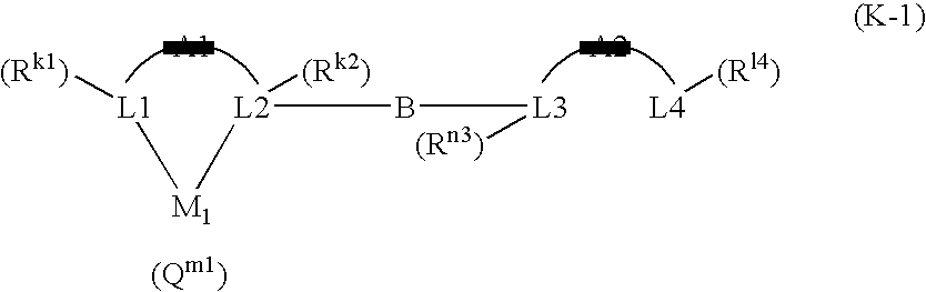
[L4][(Rl4)].[L1]([(Rk1)])[M1][L2]([(Rk2)])B[L3][(Rn3)]
